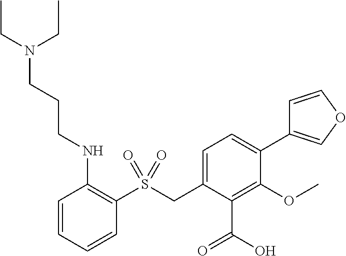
S(CC1=CC=C(C2=COC=C2)C(OC)=C1C(O)=O)(=O)(=O)C1=C(NCCCN(CC)CC)C=CC=C1
